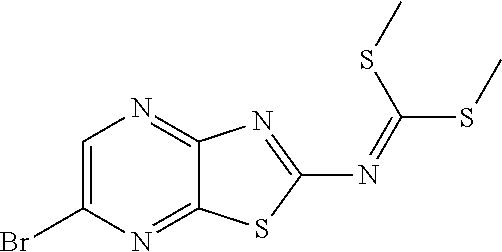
C1=C(Br)N=C2C(=N1)N=C(N=C(SC)SC)S2
